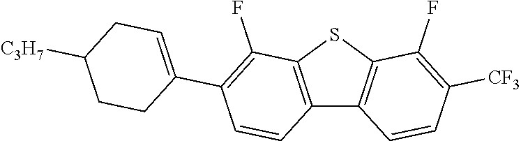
C12=C(SC3=C1C=CC([CF3])=C3F)C(F)=C(C1=CCC([C3H7])CC1)C=C2
